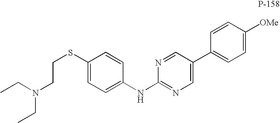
C1=CC([OMe])=CC=C1C1=CN=C(NC2=CC=C(SCCN(CC)CC)C=C2)N=C1
